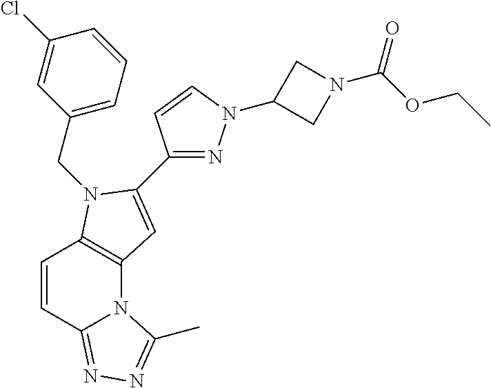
C1(CN2C3=C(N4C(=NN=C4C)C=C3)C=C2C2=NN(C3CN(C(OCC)=O)C3)C=C2)=CC=CC(Cl)=C1
